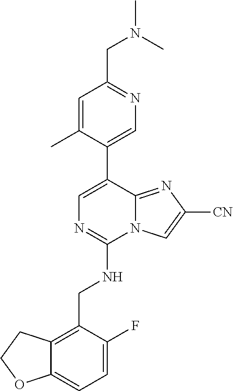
C12=CC=C(F)C(CNC3=NC=C(C4=CN=C(CN(C)C)C=C4C)C4=NC([CN])=CN34)=C1CCO2
